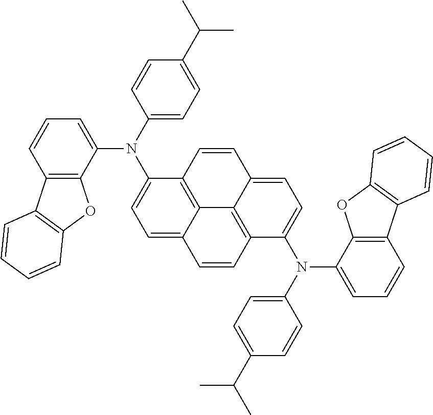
C1=CC2=C(C(N(C3=CC=C(C(C)C)C=C3)C3=CC=C4C5=C3C=CC3=CC=C(N(C6=CC=C(C(C)C)C=C6)C6=CC=CC7=C6OC6=C7C=CC=C6)C(=C53)C=C4)=C1)OC1=C2C=CC=C1
